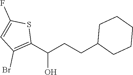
C1(C(CCC2CCCCC2)O)=C(Br)C=C(F)S1
